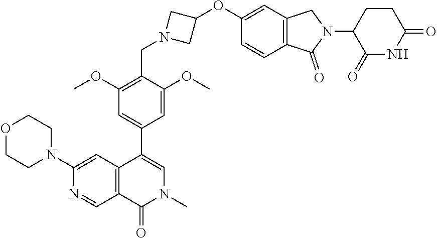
C1(N2CCOCC2)=CC2=C(C=N1)C(=O)N(C)C=C2C1=CC(OC)=C(CN2CC(OC3=CC4=C(C=C3)C(=O)N(C3C(=O)NC(=O)CC3)C4)C2)C(OC)=C1
